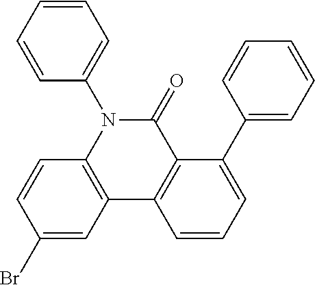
C12=C(N(C3=CC=CC=C3)C(=O)C3=C1C=CC=C3C1=CC=CC=C1)C=CC(Br)=C2
